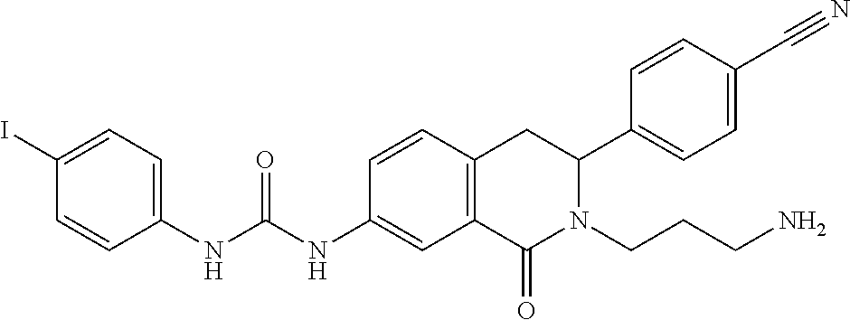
IC1=CC=C(NC(=O)NC2=CC3=C(C=C2)CC(C2=CC=C(C#N)C=C2)N(CCCN)C3=O)C=C1
